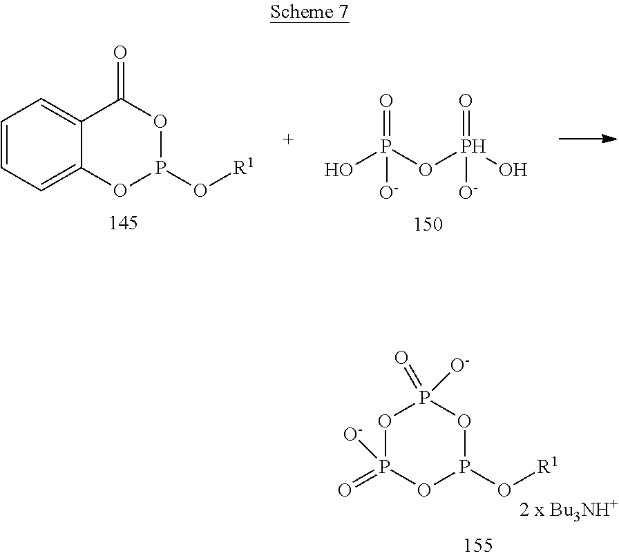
C1=CC=C2C(=C1)C(=O)OP(O[R1])O2.OP([O-])(OP(=O)(O)[O-])=O.O1P(=O)([O-])OP(O[R1])OP1(=O)[O-]
